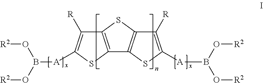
C1([R])=C([A]B(O[R2])O[R2])SC2=C1SC1=C2SC([A]B(O[R2])O[R2])=C1[R]
